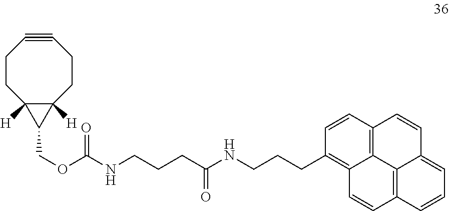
C12=C3C=CC=C1C=CC1=C2C(=C(CCCNC(CCCNC(OCC2C4([H])C2([H])CCC#CCC4)=O)=O)C=C1)C=C3
